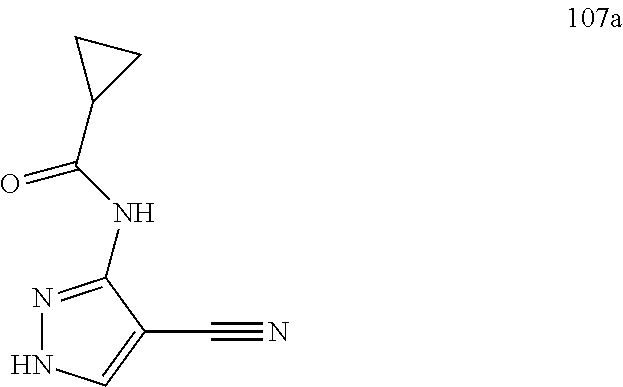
N1=C(NC(=O)C2CC2)C(C#N)=CN1
